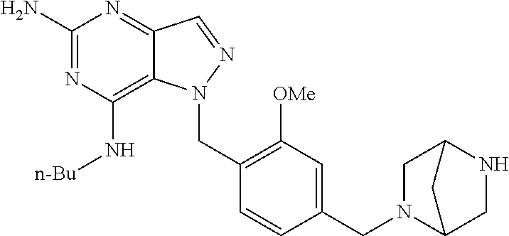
C1(N)=NC(N[n-Bu])=C2C(=N1)C=NN2CC1=C([OMe])C=C(CN2C3CNC(C2)C3)C=C1
